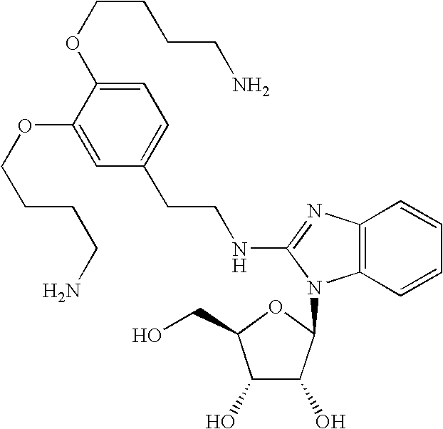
C(CNC1=NC2=C(N1C1C(O)C(O)C(CO)O1)C=CC=C2)C1=CC=C(OCCCCN)C(OCCCCN)=C1
